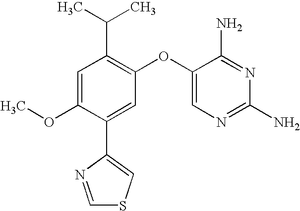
C1=C(OC)C(C2=CSC=N2)=CC(OC2=CN=C(N)N=C2N)=C1C(C)C
